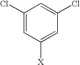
C1(Cl)=CC([X])=CC(Cl)=C1
